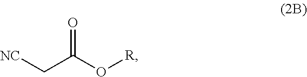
[NC]CC(O[R])=O
